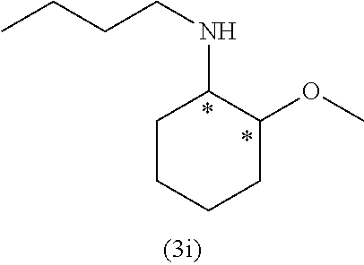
CCCCNC1CCCCC1OC.*.*
